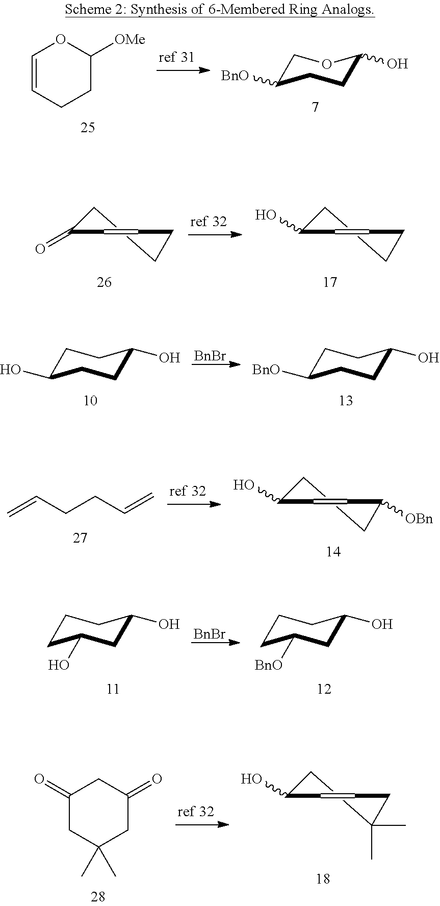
C1C([BnO])CCC(O)O1.C1=CCCC([OMe])O1.C1CCC(O)C=C1.C1CCC(=O)C=C1.C1C(O)CCC(O)C1.[BnBr].C1C([BnO])CCC(O)C1.C1([OBn])CCC(O)C=C1.C(=C)CCC=C.[BnBr].C1CC(O)CC(O)C1.C1CC([BnO])CC(O)C1.C1C(C)(C)CC(O)C=C1.C1(=O)CC(C)(C)CC(=O)C1
